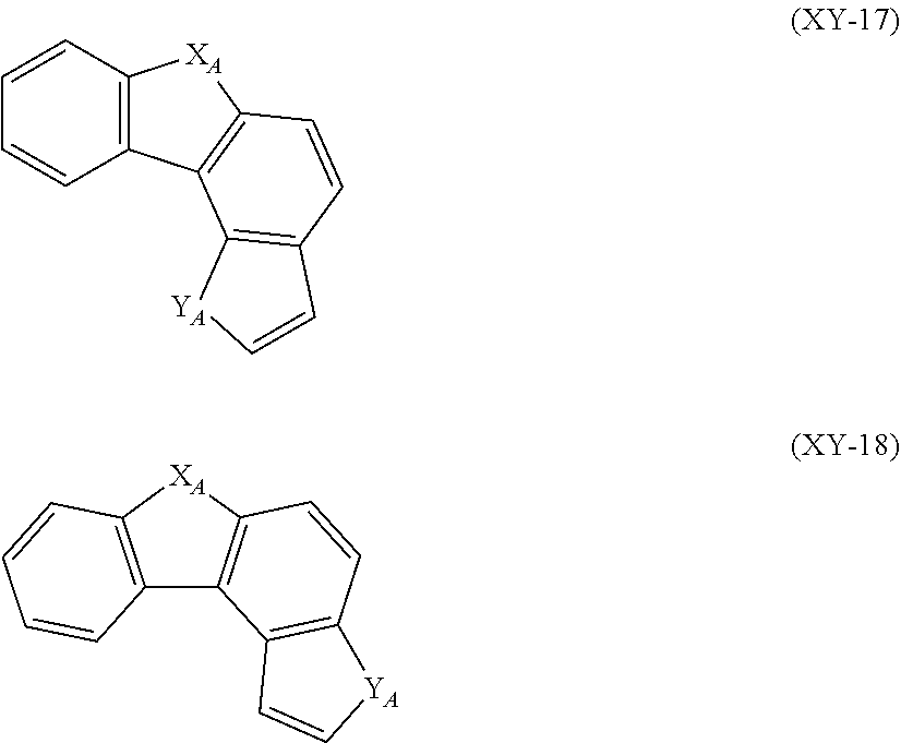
C1=CC2=C(C=C1)C1=C([XA]2)C=CC2=C1[YA]C=C2.C1=CC2=C(C=C1)C1=C([XA]2)C=CC2=C1C=C[YA]2
